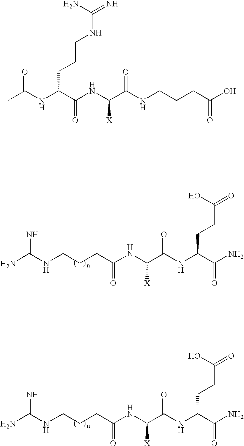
NC(NCCCC(NC(C(NC(C(N)=O)CCC(=O)O)=O)[X])=O)=N.NC(NCCCC(NC(C(NC(C(N)=O)CCC(=O)O)=O)[X])=O)=N.CC(NC(C(NC(C(NCCCC(O)=O)=O)[X])=O)CCCNC(=N)N)=O
